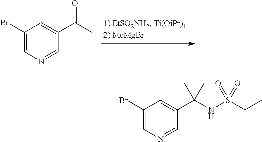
C1(Br)=CN=CC(C(C)=O)=C1.C1(Br)=CN=CC(C(NS(CC)(=O)=O)(C)C)=C1
